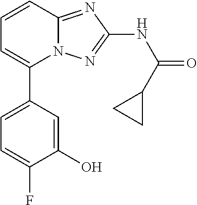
C1=C(C2=CC=CC3=NC(NC(=O)C4CC4)=NN23)C=C(O)C(F)=C1
